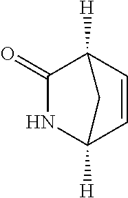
C1(=O)NC2([H])C=CC1([H])C2
